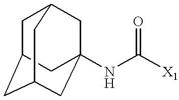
N(C([X1])=O)C12CC3CC(CC(C1)C3)C2
